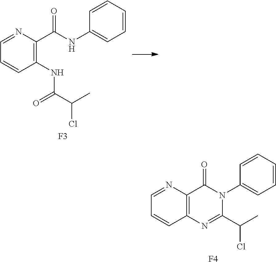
[F3].C1(NC(C(C)Cl)=O)=C(C(NC2=CC=CC=C2)=O)N=CC=C1.[F4].C12=C(C(=O)N(C3=CC=CC=C3)C(C(Cl)C)=N1)N=CC=C2
